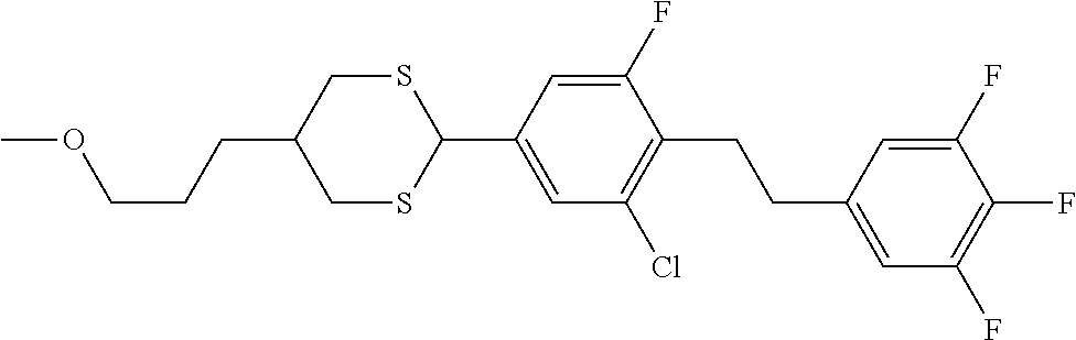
C(CC1CSC(C2=CC(Cl)=C(CCC3=CC(F)=C(F)C(F)=C3)C(F)=C2)SC1)COC
